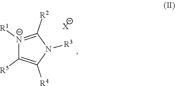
[N-]1([R1])=C([R2])N([R3])C([R4])=C1[R5].[X]
